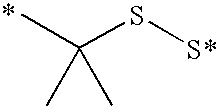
C(S[S*])(C)(C)C
